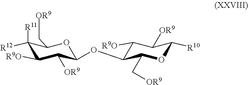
C1([R12])([R11])C([R9O])C([OR9])C(OC2C(C[OR9])OC([R10])C([OR9])C2[R9O])OC1C[OR9]
